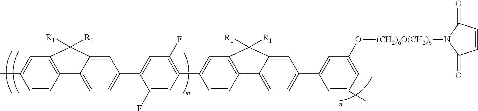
C1=CC2=C(C=C1C)C([R1])([R1])C1=CC(C3=CC(F)=C(C4=CC5=C(C=C4)C4=CC=C(C6=CC(O[(CH2)6O(CH2)6]N7C(=O)C=CC7=O)=CC(C)=C6)C=C4C5([R1])[R1])C=C3F)=CC=C21
